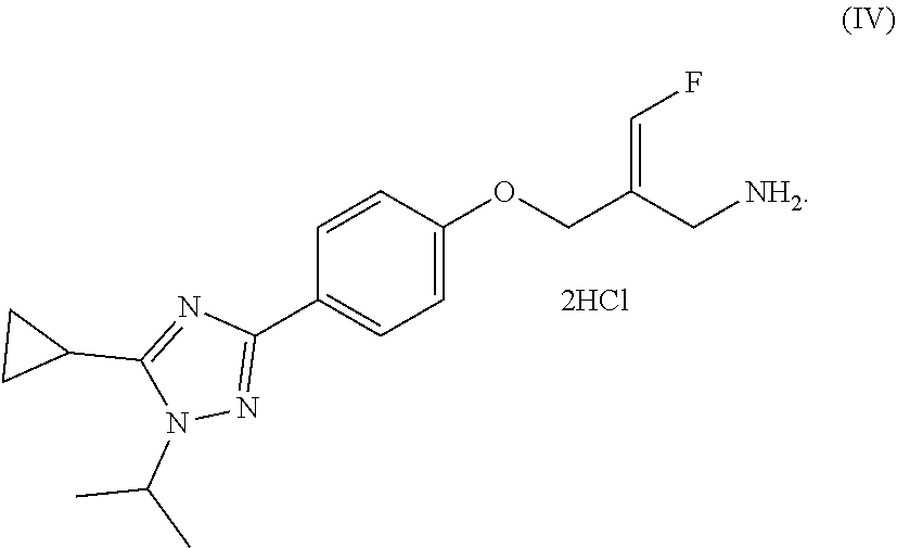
[2HCl].C1(C2=CC=C(OCC(C[NH2])=CF)C=C2)=NN(C(C)C)C(C2CC2)=N1
